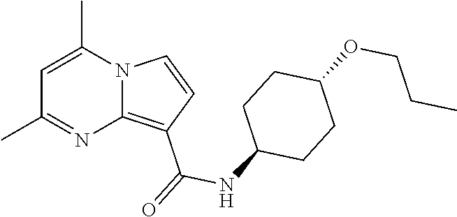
C1=C(C)N2C(=C(C(=O)NC3CCC(OCCC)CC3)C=C2)N=C1C
